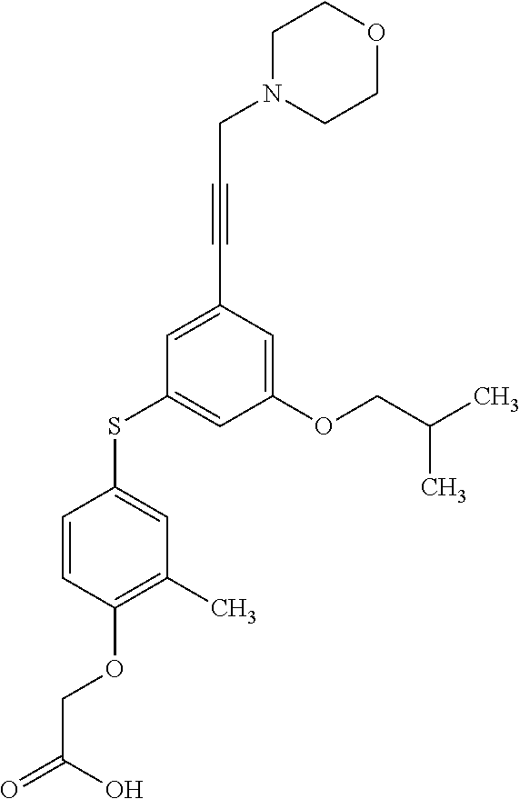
C1N(CC#CC2=CC(SC3=CC(C)=C(OCC(=O)O)C=C3)=CC(OCC(C)C)=C2)CCOC1
